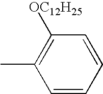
C1=CC=CC(C)=C1[OC12H25]
